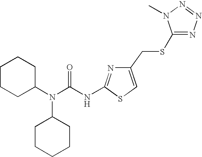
C1CCC(N(C(NC2=NC(CSC3=NN=NN3C)=CS2)=O)C2CCCCC2)CC1
